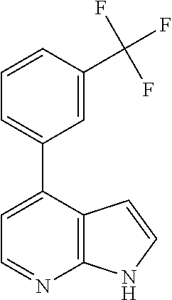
C12=C(C(C3=CC=CC(C(F)(F)F)=C3)=CC=N1)C=CN2
